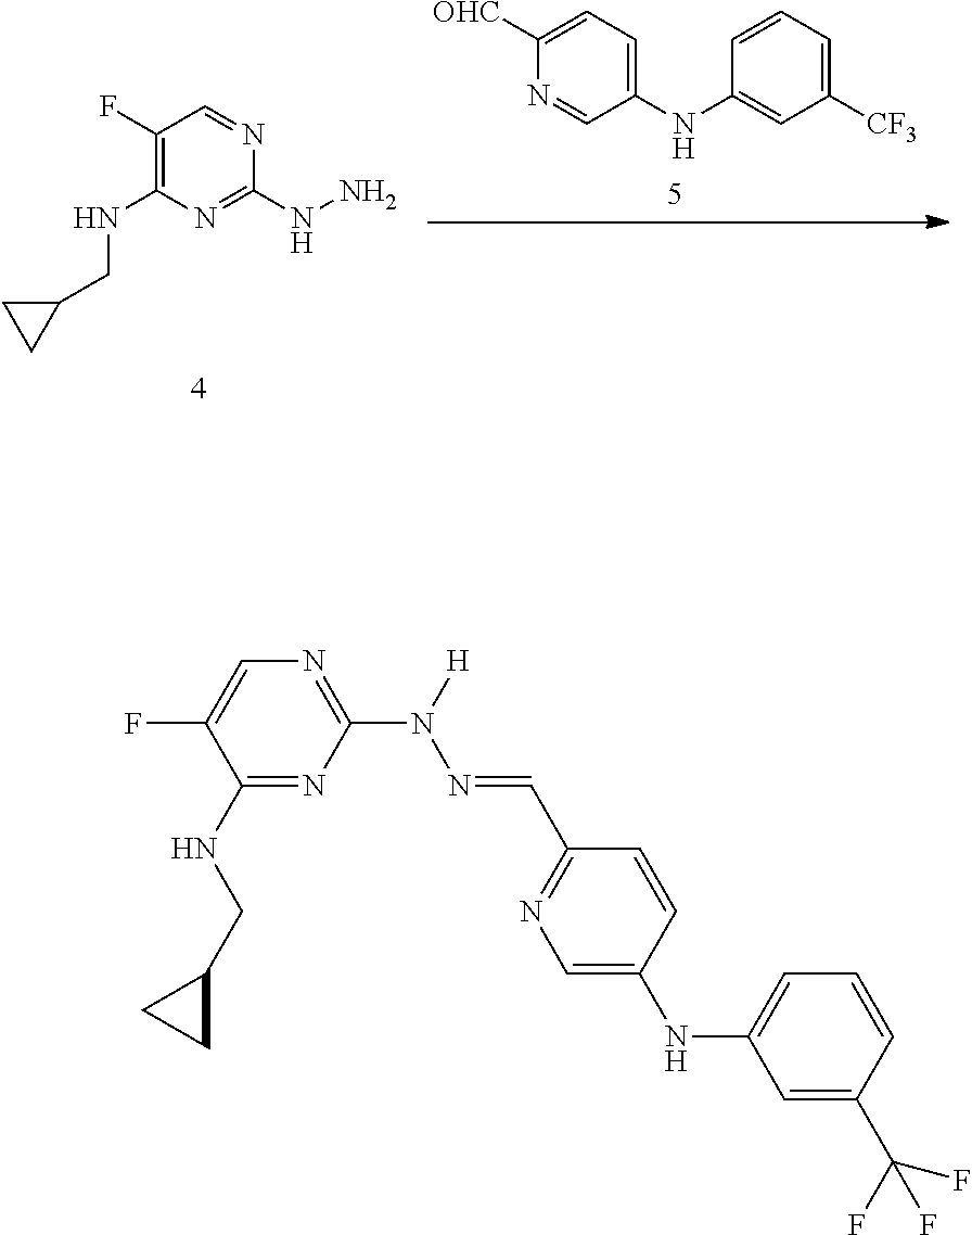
N1=CC(NC2=CC([CF3])=CC=C2)=CC=C1[OHC].C(NC1=C(F)C=NC(NN)=N1)C1CC1.N(CC1CC1)C1=NC(N([H])N=CC2=NC=C(NC3=CC=CC(C(F)(F)F)=C3)C=C2)=NC=C1F
